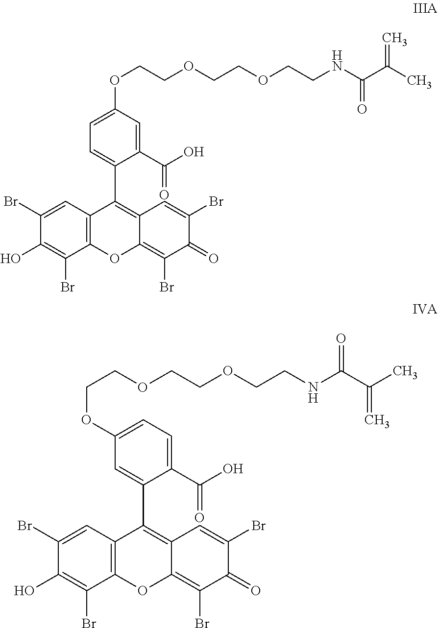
C1(Br)=CC2=C(C(Br)=C1O)OC1=C(Br)C(=O)C(Br)=CC1=C2C1=CC=C(OCCOCCOCCNC(C(C)=C)=O)C=C1C(O)=O.C1(Br)=CC2=C(C(Br)=C1O)OC1=C(Br)C(=O)C(Br)=CC1=C2C1=CC(OCCOCCOCCNC(C(C)=C)=O)=CC=C1C(O)=O
